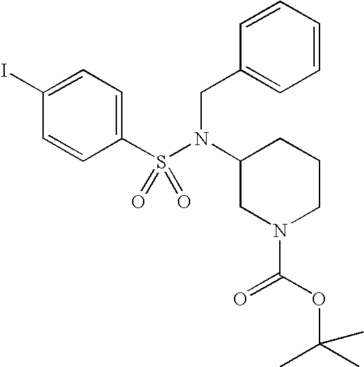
C1(I)=CC=C(S(N(C2CN(C(OC(C)(C)C)=O)CCC2)CC2=CC=CC=C2)(=O)=O)C=C1
